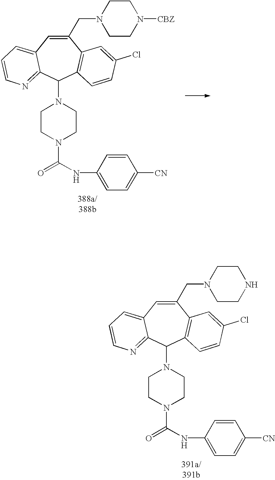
C1(CN2CCN([CBZ])CC2)=CC2=CC=CN=C2C(N2CCN(C(NC3=CC=C([CN])C=C3)=O)CC2)C2=C1C=C(Cl)C=C2.C1(CN2CCNCC2)=CC2=CC=CN=C2C(N2CCN(C(NC3=CC=C([CN])C=C3)=O)CC2)C2=C1C=C(Cl)C=C2
